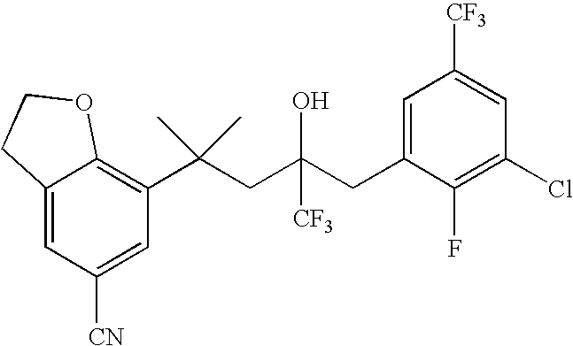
C1([CN])=CC(C(CC(CC2=CC([CF3])=CC(Cl)=C2F)([CF3])O)(C)C)=C2C(=C1)CCO2
